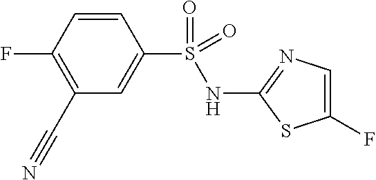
C1(C#N)=C(F)C=CC(S(NC2=NC=C(F)S2)(=O)=O)=C1
